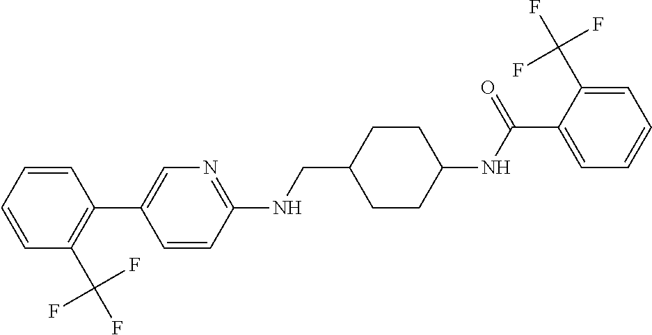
C1=CC=CC(C(F)(F)F)=C1C1=CN=C(NCC2CCC(NC(C3=CC=CC=C3C(F)(F)F)=O)CC2)C=C1
